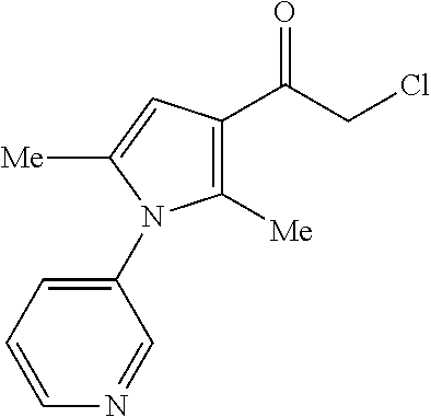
C1([Me])=C(C(CCl)=O)C=C([Me])N1C1=CC=CN=C1
